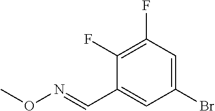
C1(F)=C(F)C(C=NOC)=CC(Br)=C1
